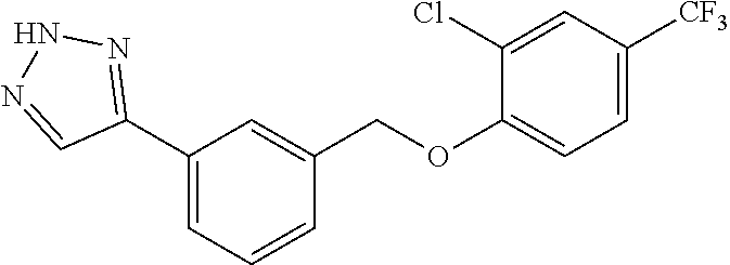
C1(Cl)=CC([CF3])=CC=C1OCC1=CC(C2=NNN=C2)=CC=C1
